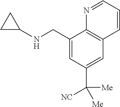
C1(CNC2CC2)=CC(C([Me])([Me])[NC])=CC2=C1N=CC=C2
